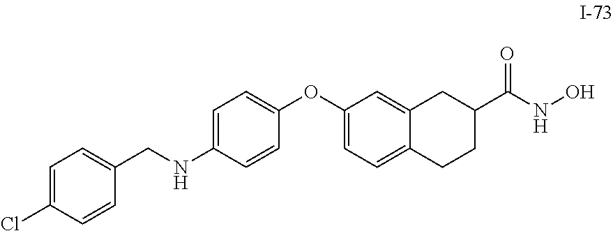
O(C1=CC=C2C(=C1)CC(C(NO)=O)CC2)C1=CC=C(NCC2=CC=C(Cl)C=C2)C=C1
